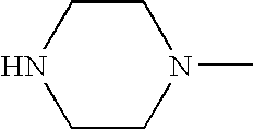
C1CNCCN1C
